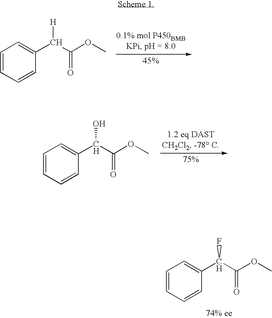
C1=CC=CC(C(C(OC)=O)F)=C1.C1=CC=CC(C(C(OC)=O)[H])=C1.C1=CC=CC(C(C(OC)=O)O)=C1
